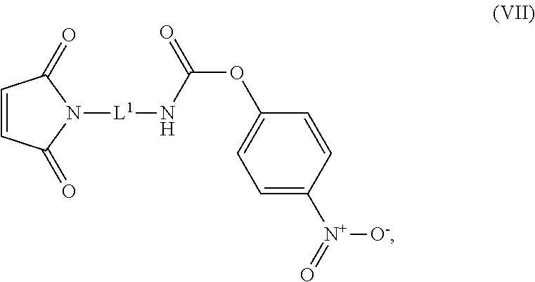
N1([L1]NC(OC2=CC=C([N+](=O)[O-])C=C2)=O)C(=O)C=CC1=O
